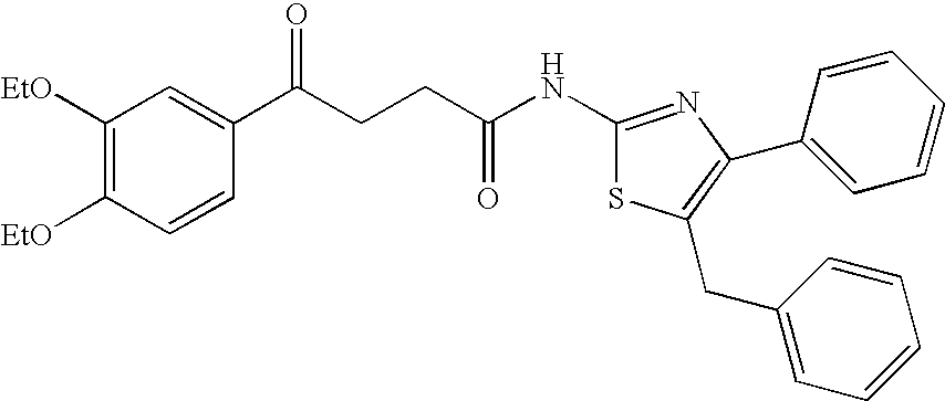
C1([EtO])=C([EtO])C=CC(C(CCC(NC2=NC(C3=CC=CC=C3)=C(CC3=CC=CC=C3)S2)=O)=O)=C1
